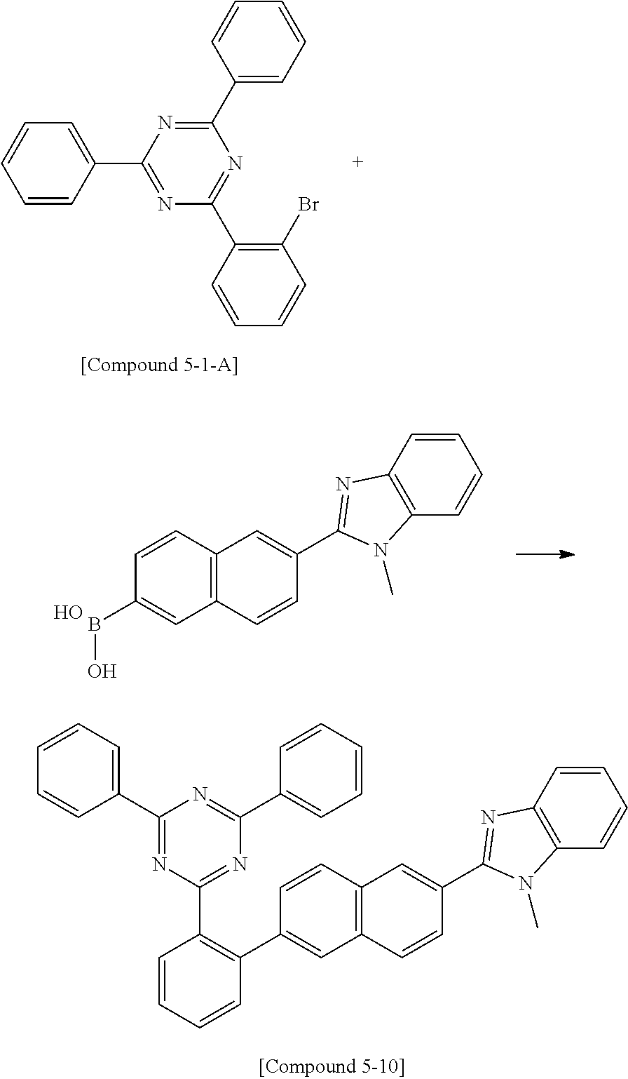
C1=CC(C2=NC(C3=C(Br)C=CC=C3)=NC(C3=CC=CC=C3)=N2)=CC=C1.C1=CC2=C(C=C1)N(C)C(C1=CC3=C(C=C1)C=C(BO)C=C3)=N2.O.C1=CC2=C(C=C1)N(C)C(C1=CC3=C(C=C1)C=C(C1=C(C4=NC(C5=CC=CC=C5)=NC(C5=CC=CC=C5)=N4)C=CC=C1)C=C3)=N2
